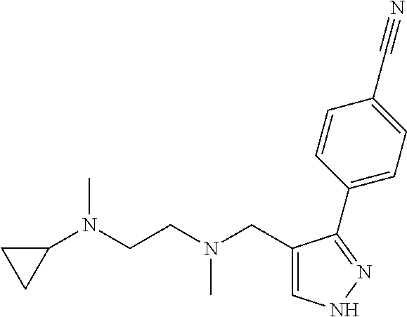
C1=C(CN(CCN(C2CC2)C)C)C(C2=CC=C(C#N)C=C2)=NN1
